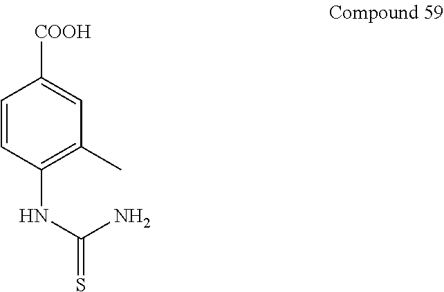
C1=CC(NC(=S)N)=C(C)C=C1[COOH]
